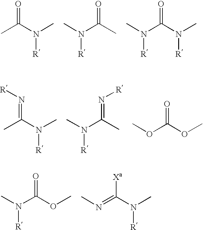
CC(N(C)[R])=O.CC(N(C)[R])=O.N(C(N(C)[R])=O)(C)[R].CC(N(C)[R])=N[R].CC(N(C)[R])=N[R].COC(OC)=O.O(C(N(C)[R])=O)C.N(=C(N(C)[R])[Xa])C
